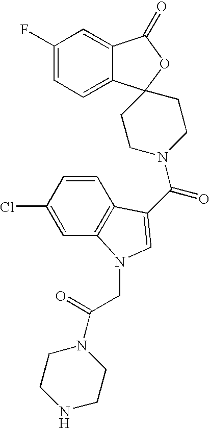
C1(F)=CC=C2C(=C1)C(=O)OC21CCN(C(C2=CN(CC(N3CCNCC3)=O)C3=C2C=CC(Cl)=C3)=O)CC1
